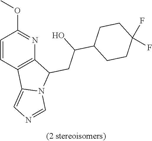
C1=CC2=C(N=C1OC)C(CC(C1CCC(F)(F)CC1)O)N1C2=CN=C1
